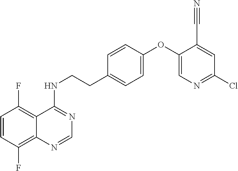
C1=CC(F)=C2C(=C1F)C(NCCC1=CC=C(OC3=CN=C(Cl)C=C3C#N)C=C1)=NC=N2
